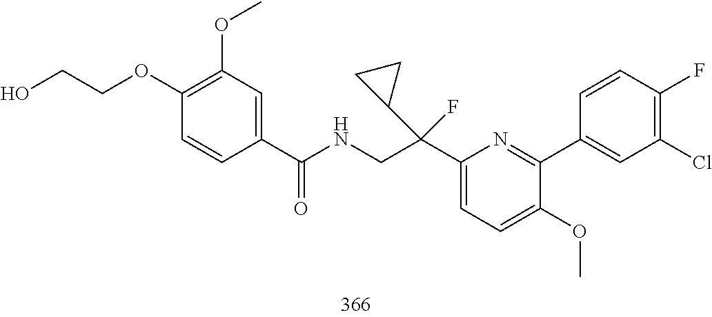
C1(C(NCC(C2=CC=C(OC)C(C3=CC(Cl)=C(F)C=C3)=N2)(F)C2CC2)=O)=CC(OC)=C(OCCO)C=C1
